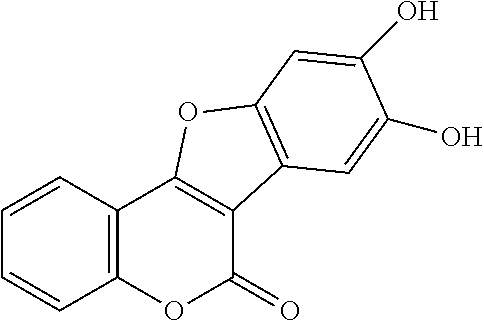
C1=CC2=C(C=C1)OC(=O)C1=C2OC2=C1C=C(O)C(O)=C2
